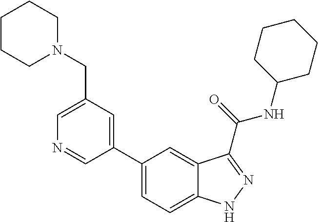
C1(CN2CCCCC2)=CN=CC(C2=CC=C3C(=C2)C(C(NC2CCCCC2)=O)=NN3)=C1
